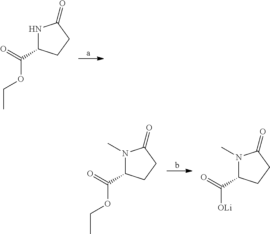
N1C(C(=O)OCC)CCC1=O.N1(C)C(C(=O)OCC)CCC1=O.N1(C)C(C(=O)[OLi])CCC1=O
